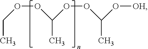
O(OC(C)OOC(O[OH])C)CC
